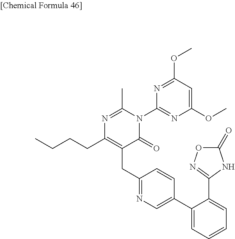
N1=C(C)N(C2=NC(OC)=CC(OC)=N2)C(=O)C(CC2=NC=C(C3=CC=CC=C3C3=NOC(=O)N3)C=C2)=C1CCCC
